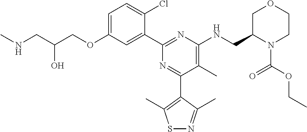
C1=C(OCC(CNC)O)C=C(C2=NC(NCC3N(C(OCC)=O)CCOC3)=C(C)C(C3=C(C)SN=C3C)=N2)C(Cl)=C1
